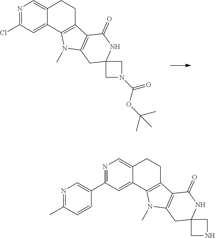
N1=C(Cl)C=C2C(=C1)CCC1=C2N(C)C2=C1C(=O)NC1(C2)CN(C(OC(C)(C)C)=O)C1.N1=C(C2=CN=C(C)C=C2)C=C2C(=C1)CCC1=C2N(C)C2=C1C(=O)NC1(C2)CNC1
